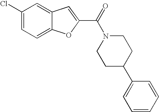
C1(Cl)=CC=C2C(=C1)C=C(C(=O)N1CCC(C3=CC=CC=C3)CC1)O2
